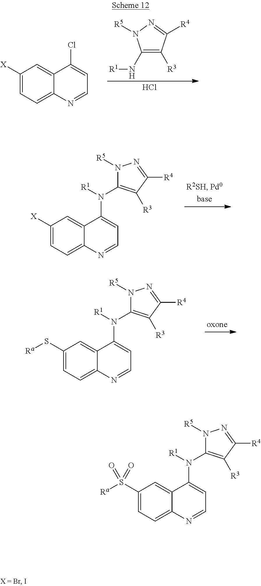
C1(S([Ra])(=O)=O)=CC=C2C(=C1)C(N([R1])C1=C([R3])C([R4])=NN1[R5])=CC=N2.C1(N[R1])=C([R3])C([R4])=NN1[R5].Cl.C1([X])=CC=C2C(=C1)C(Cl)=CC=N2.C1([X])=CC=C2C(=C1)C(N([R1])C1=C([R3])C([R4])=NN1[R5])=CC=N2.C1(S[Ra])=CC=C2C(=C1)C(N([R1])C1=C([R3])C([R4])=NN1[R5])=CC=N2
